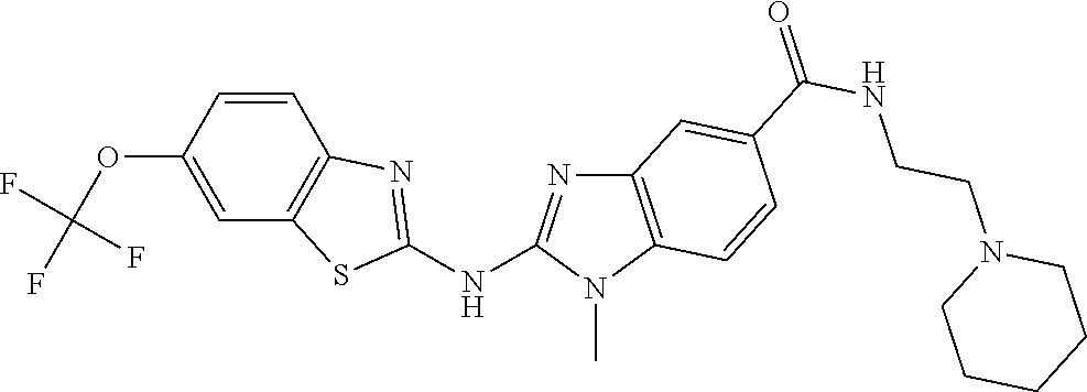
O(C1=CC2=C(C=C1)N=C(NC1=NC3=C(N1C)C=CC(C(NCCN1CCCCC1)=O)=C3)S2)C(F)(F)F
